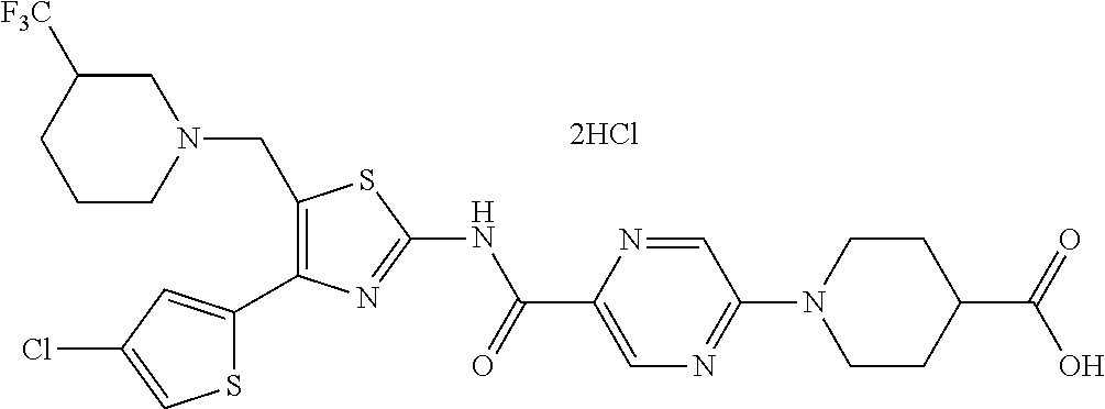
C1(CN2CC([F3C])CCC2)=C(C2=CC(Cl)=CS2)N=C(NC(C2=CN=C(N3CCC(C(=O)O)CC3)C=N2)=O)S1
